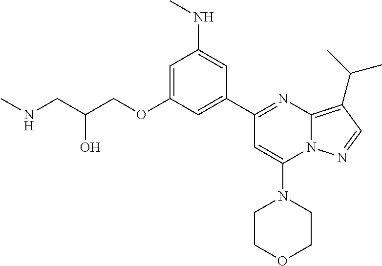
C1=C(OCC(CNC)O)C=C(C2=NC3=C(C(C)C)C=NN3C(N3CCOCC3)=C2)C=C1NC
